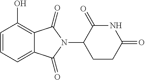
OC1=C2C(=CC=C1)C(=O)N(C1CCC(=O)NC1=O)C2=O
